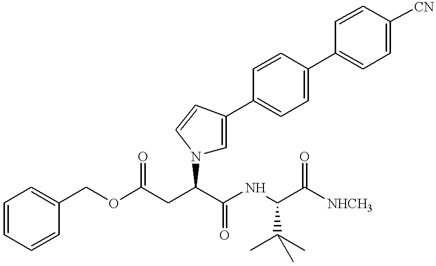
C(CC(C(NC(C([NHCH3])=O)C(C)(C)C)=O)N1C=C(C2=CC=C(C3=CC=C([CN])C=C3)C=C2)C=C1)(=O)OCC1=CC=CC=C1
